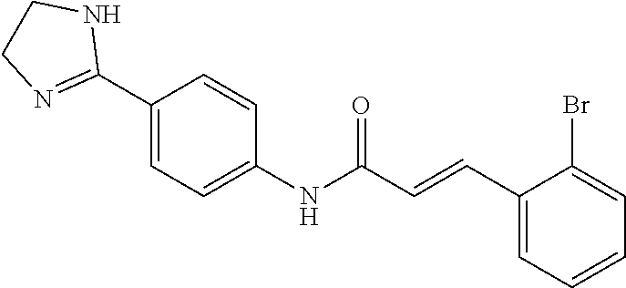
C1(C2=NCCN2)=CC=C(NC(C=CC2=CC=CC=C2Br)=O)C=C1
